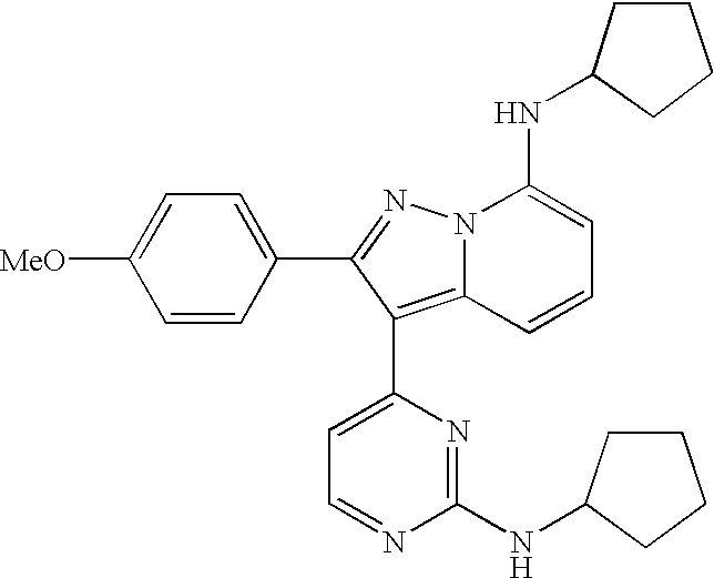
C1=CC(C2=NN3C(=C2C2=CC=NC(NC4CCCC4)=N2)C=CC=C3NC2CCCC2)=CC=C1[MeO]
